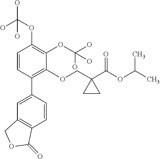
C1=CC(C2=CC3=C(C=C2)C(=O)OC3)=C(OCC2(C(OC(C)C)=O)CC2)C(OC(O)(O)O)=C1OC(O)(O)O
